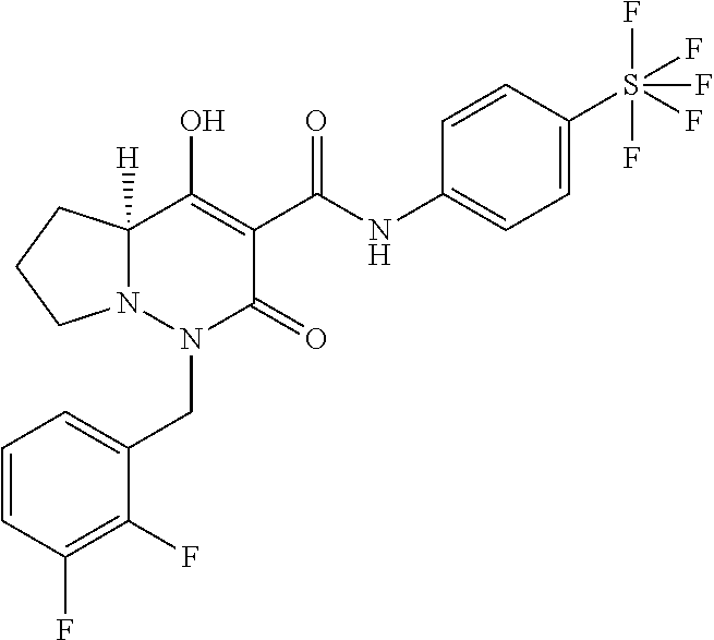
C1=CC(F)=C(F)C(CN2C(=O)C(C(=O)NC3=CC=C(S(F)(F)(F)(F)F)C=C3)=C(O)C3([H])N2CCC3)=C1
